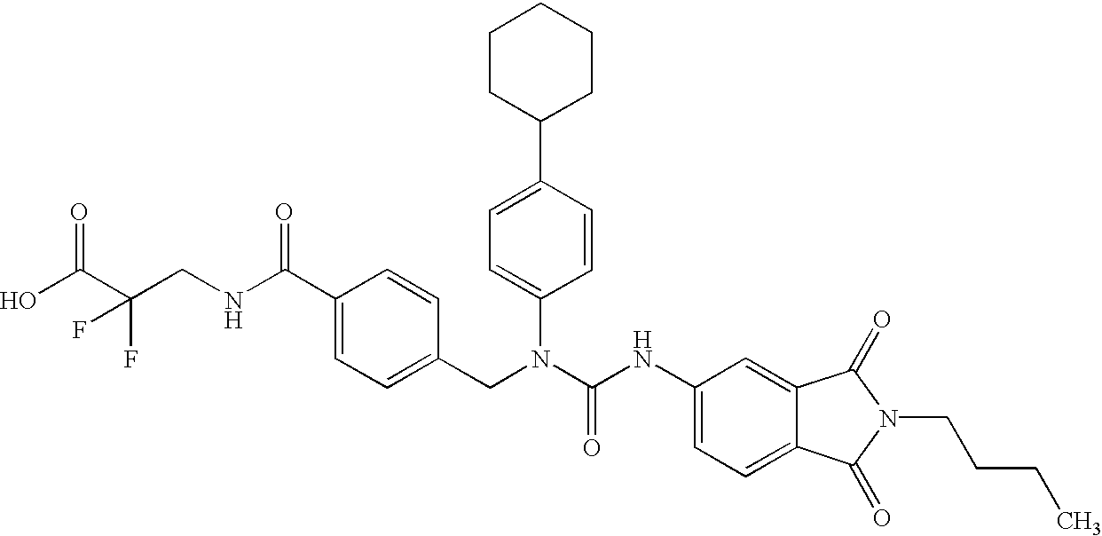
OC(C(CNC(C1=CC=C(CN(C(NC2=CC=C3C(=C2)C(=O)N(CCCC)C3=O)=O)C2=CC=C(C3CCCCC3)C=C2)C=C1)=O)(F)F)=O
